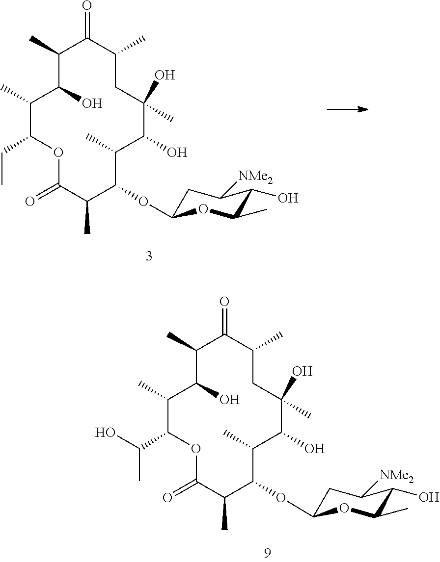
C1(C)C(O)C(C)C(CC)OC(=O)C(C)C(OC2CC([NMe2])C(O)C(C)O2)C(C)C(O)C(O)(C)CC(C)C1=O.C1(C)C(O)C(C)C(C(C)O)OC(=O)C(C)C(OC2CC([NMe2])C(O)C(C)O2)C(C)C(O)C(O)(C)CC(C)C1=O
